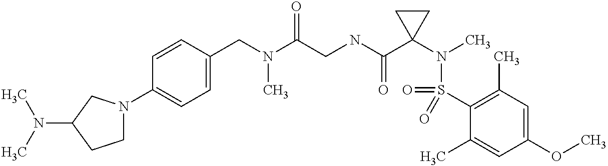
C1(CN(C(CNC(C2(N(C)S(C3=C(C)C=C(OC)C=C3C)(=O)=O)CC2)=O)=O)C)=CC=C(N2CCC(N(C)C)C2)C=C1
